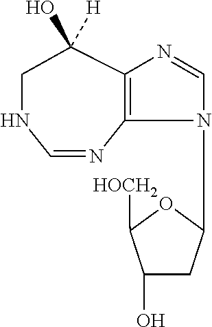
C1=NC2=C(C(O)([H])CN1)N=CN2C1CC(O)C([HOCH2])O1
